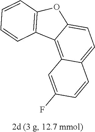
C1=C2C(=C3C(=C1)C=CC(F)=C3)C1=C(O2)C=CC=C1
